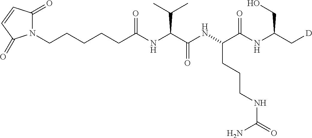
N1(CCCCCC(NC(C(NC(C(NC(C[D])CO)=O)CCCNC(N)=O)=O)C(C)C)=O)C(=O)C=CC1=O
